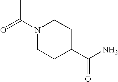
O=C(N1CCC(C(N)=O)CC1)C
